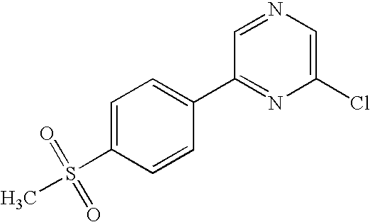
C1(C2=CC=C(S(=O)(=O)C)C=C2)=NC(Cl)=CN=C1
